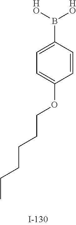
CCCCCCOC1=CC=C(B([HO])[HO])C=C1
